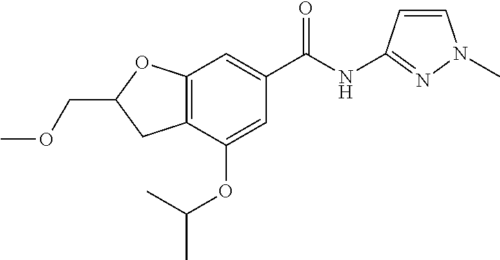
C12=C(C(OC(C)C)=CC(C(NC3=NN(C)C=C3)=O)=C1)CC(COC)O2
